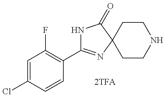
N1C(C2=C(F)C=C(Cl)C=C2)=NC2(C1=O)CCNCC2
